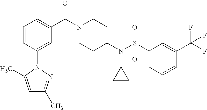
C1(C(N2CCC(N(S(C3=CC=CC(C(F)(F)F)=C3)(=O)=O)C3CC3)CC2)=O)=CC=CC(N2N=C(C)C=C2C)=C1
